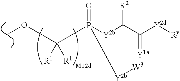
COC([R1])([R1])P(=O)([Y2b]C(C([Y2d][Ry])=[Y1a])[R2])[Y2b][W3]
